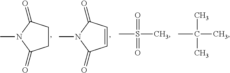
CS(C)(=O)=O.C1CC(=O)N(C)C1=O.C1=CC(=O)N(C)C1=O.CC(C)(C)C
